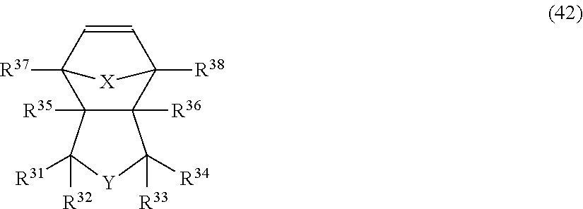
C12([R35])C([R36])(C3([R38])C=CC1([R37])[X]3)C([R34])([R33])[Y]C2([R31])[R32]
